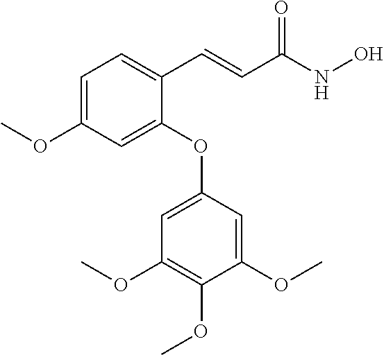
C1=C(OC2=CC(OC)=C(OC)C(OC)=C2)C(C=CC(NO)=O)=CC=C1OC
